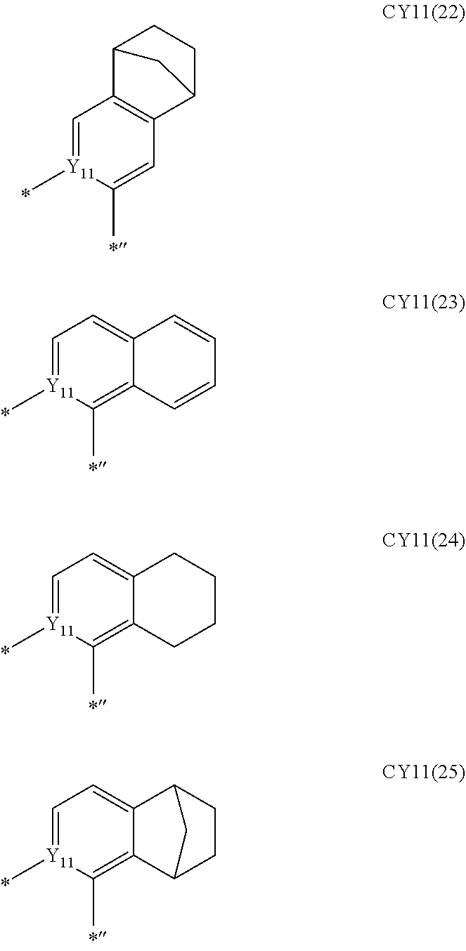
C1=[Y11](C)C(C)=CC2=C1C1CCC2C1.C1=[Y11](C)C(C)=C2C(=C1)C=CC=C2.C1=[Y11](C)C(C)=C2C(=C1)CCCC2.C1=[Y11](C)C(C)=C2C(=C1)C1CCC2C1
